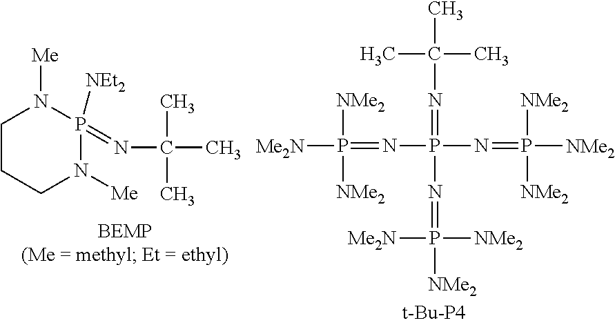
C1CCN([Me])P([NEt2])(=NC(C)(C)C)N1[Me].CC(C)(C)N=P(N=P([NMe2])([NMe2])[NMe2])(N=P([Me2N])([NMe2])[NMe2])N=P([NMe2])([NMe2])[Me2N]
